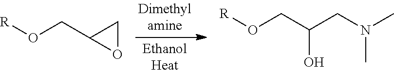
[R]OCC1OC1.[R]OCC(CN(C)C)O
